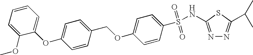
C1(OC)=CC=CC=C1OC1=CC=C(COC2=CC=C(S(=O)(=O)NC3=NN=C(C(C)C)S3)C=C2)C=C1
